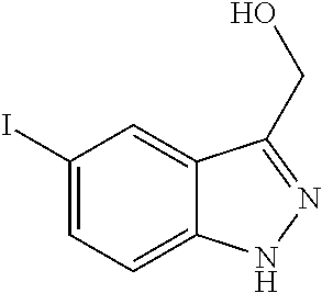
C1(I)=CC=C2C(=C1)C(CO)=NN2
